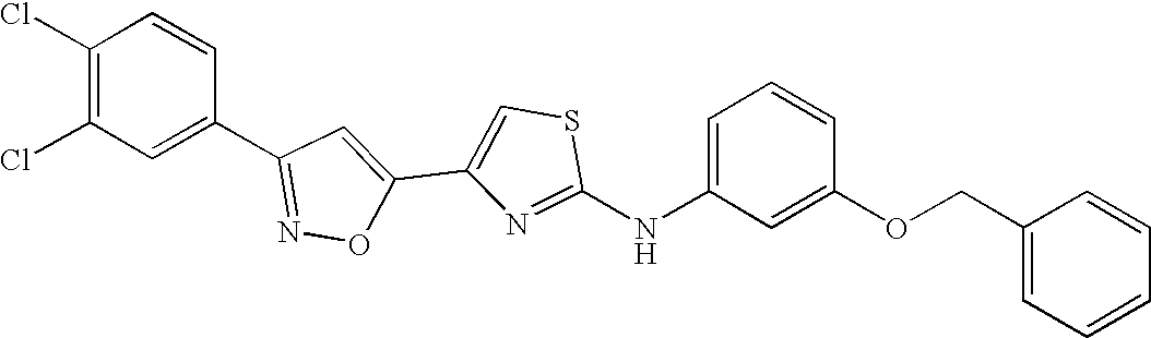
C1(C2=CSC(NC3=CC=CC(OCC4=CC=CC=C4)=C3)=N2)=CC(C2=CC(Cl)=C(Cl)C=C2)=NO1
